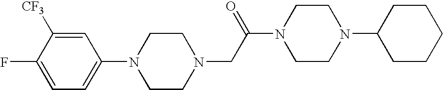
C1=C([CF3])C(F)=CC=C1N1CCN(CC(N2CCN(C3CCCCC3)CC2)=O)CC1
